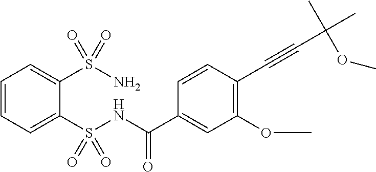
C1=CC=C(S(NC(C2=CC(OC)=C(C#CC(C)(C)OC)C=C2)=O)(=O)=O)C(S(N)(=O)=O)=C1
